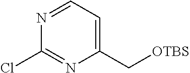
C1(C[OTBS])=CC=NC(Cl)=N1
